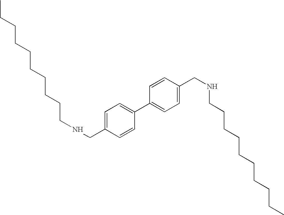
C1=C(CNCCCCCCCCCC)C=CC(C2=CC=C(CNCCCCCCCCCC)C=C2)=C1
